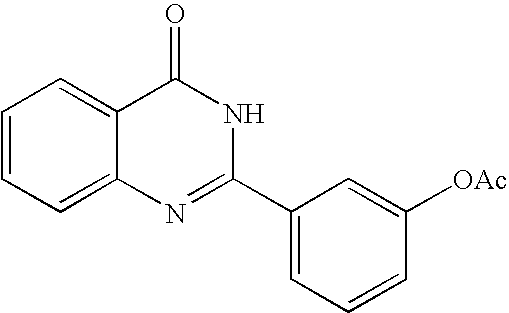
C1=C2C(=CC=C1)C(=O)NC(C1=CC=CC([OAc])=C1)=N2
